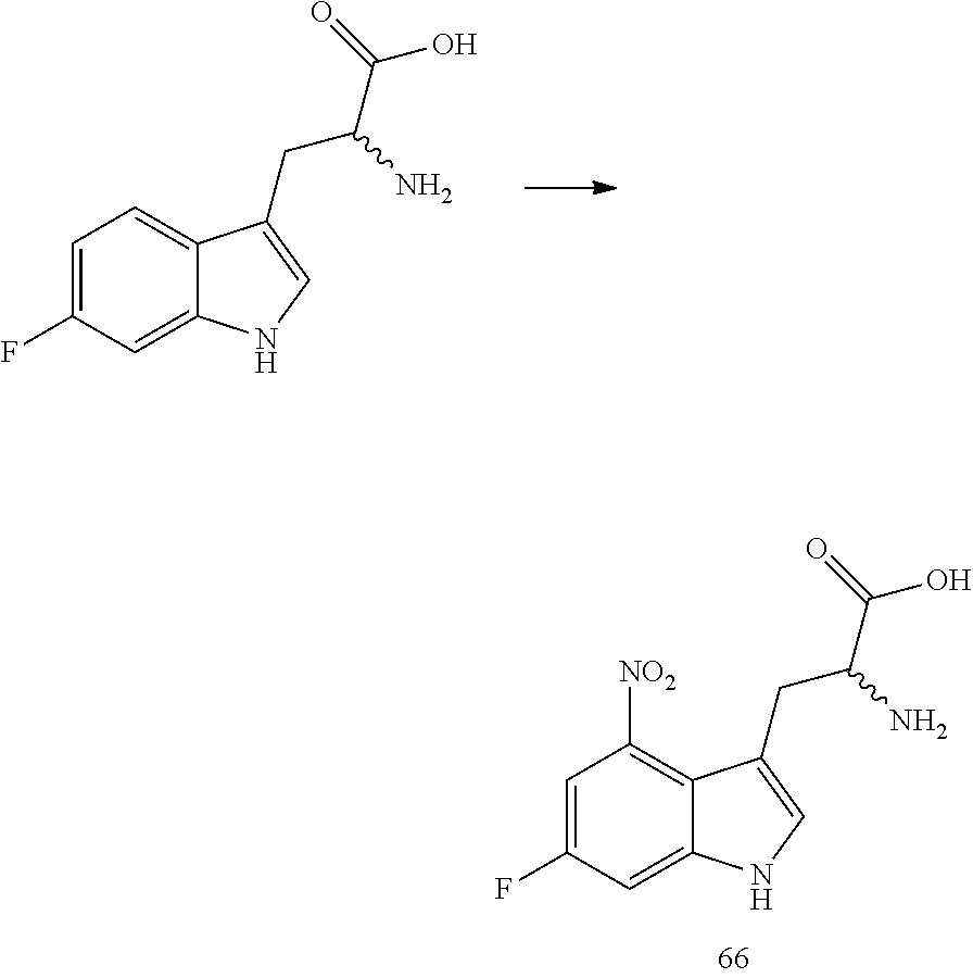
C1=C(F)C=C2C(=C1[NO2])C(CC(C(O)=O)N)=CN2.C1=C(F)C=C2C(=C1)C(CC(C(O)=O)N)=CN2
